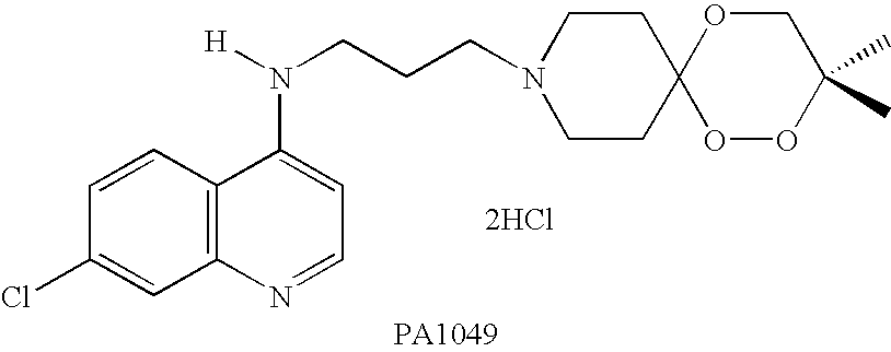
C1=CC(Cl)=CC2=C1C(N([H])CCCN1CCC3(CC1)OOC(C)(C)CO3)=CC=N2.[2HCl]
